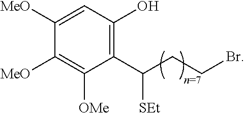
C(CCBr)(C1=C(O)C=C([MeO])C([MeO])=C1[OMe])[SEt]
